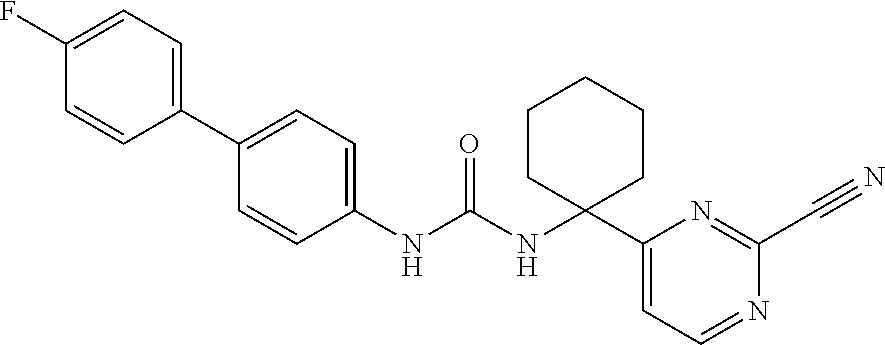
C1(NC(NC2(C3=CC=NC(C#N)=N3)CCCCC2)=O)=CC=C(C2=CC=C(F)C=C2)C=C1
